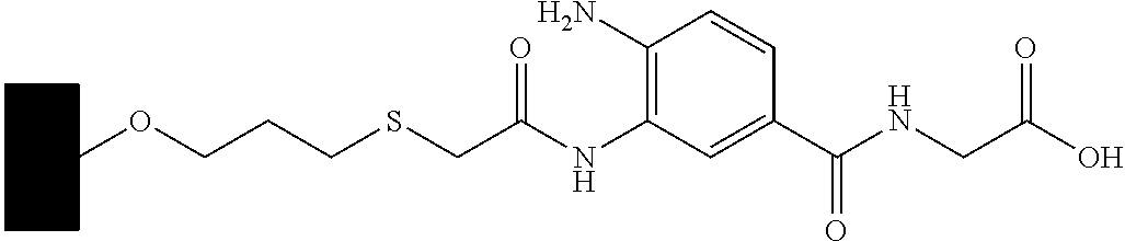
C1(NC(CSCCCOC2CCCCC2)=O)=C(N)C=CC(C(=O)NCC(=O)O)=C1
